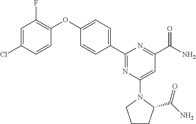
C1=C(Cl)C=CC(OC2=CC=C(C3=NC(N4C(C(N)=O)CCC4)=CC(C(N)=O)=N3)C=C2)=C1F
